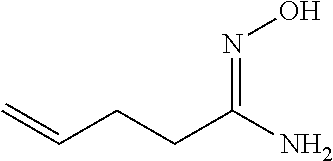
C=CCCC(N)=NO
